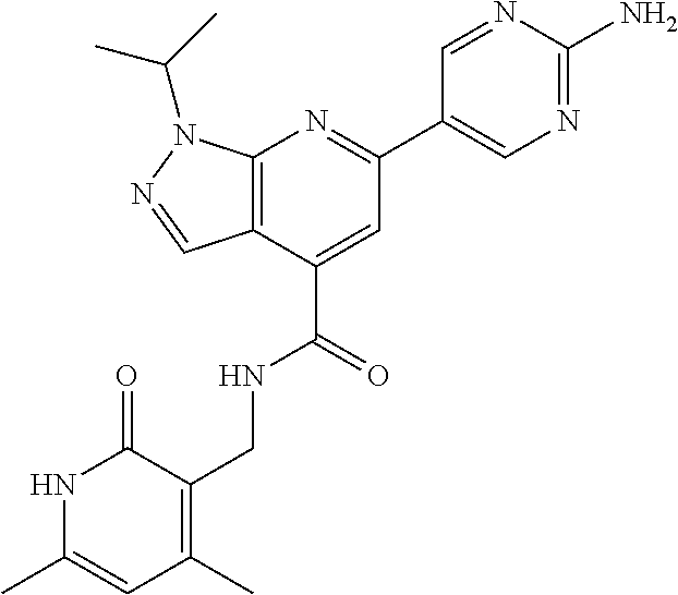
N1C(C)=CC(C)=C(CNC(C2=CC(C3=CN=C(N)N=C3)=NC3=C2C=NN3C(C)C)=O)C1=O
